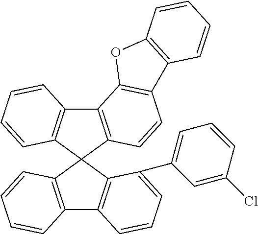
C12=C(C3(C4=C1C=CC=C4)C1=C(C4=C3C(C3=CC=CC(Cl)=C3)=CC=C4)C=CC=C1)C=CC1=C2OC2=C1C=CC=C2
